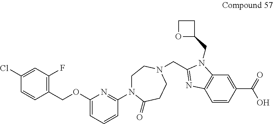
C1(Cl)=CC(F)=C(COC2=CC=CC(N3CCN(CC4=NC5=C(N4CC4CCO4)C=C(C(=O)O)C=C5)CCC3=O)=N2)C=C1
